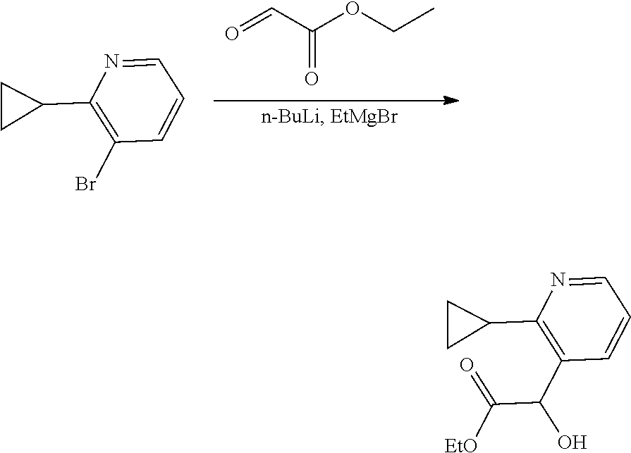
C(=O)(C=O)OCC.C1(Br)=C(C2CC2)N=CC=C1.C1(C(O)C(=O)[EtO])=C(C2CC2)N=CC=C1
